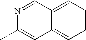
N1=CC2=CC=CC=C2C=C1C
